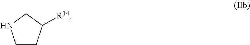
C1CC([R14])CN1
